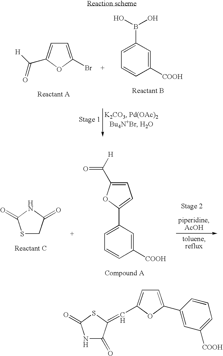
C1=C(Br)OC(C([H])=O)=C1.C1=CC([COOH])=CC(B(O)O)=C1.S1CC(=O)NC1=O.C1=C(C([H])=O)OC(C2=CC=CC([COOH])=C2)=C1.C1=C(C2=CC([COOH])=CC=C2)OC(C=C2C(=O)NC(=O)S2)=C1
